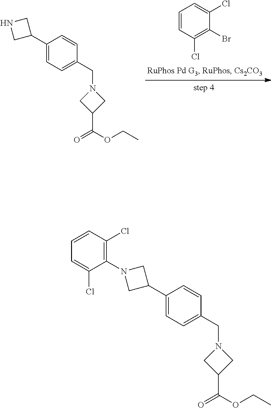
C1=CC(Cl)=C(Br)C(Cl)=C1.C1(C2CNC2)=CC=C(CN2CC(C(OCC)=O)C2)C=C1.C1(C2CN(C3=C(Cl)C=CC=C3Cl)C2)=CC=C(CN2CC(C(OCC)=O)C2)C=C1
